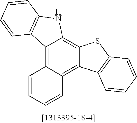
C12=C3C(=C4C(=C1NC1=C2C=CC=C1)SC1=C4C=CC=C1)C=CC=C3
